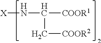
N(C([COOR1])C[COOR2])[X]
